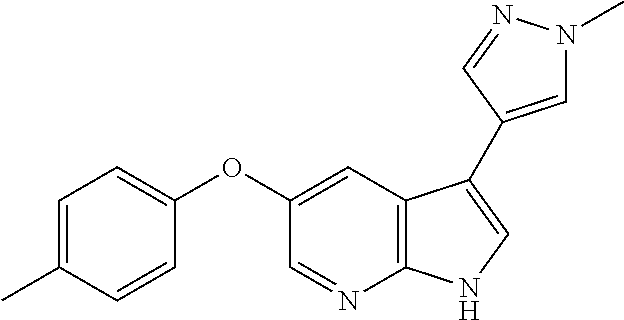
C1=NC2=C(C=C1OC1=CC=C(C)C=C1)C(C1=CN(C)N=C1)=CN2
